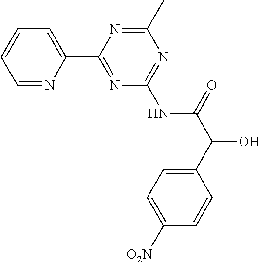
C1=NC(C2=NC(NC(=O)C(C3=CC=C([O2N])C=C3)O)=NC(C)=N2)=CC=C1
